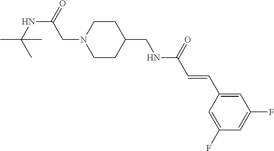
CC(NC(=O)CN1CCC(CNC(C=CC2=CC(F)=CC(F)=C2)=O)CC1)(C)C
